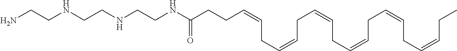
NCCNCCNCCNC(CCC=CCC=CCC=CCC=CCC=CCC=CCC)=O
